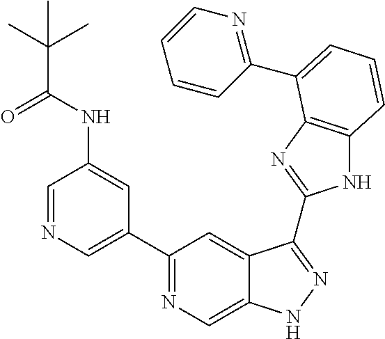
C1=NC=C(C2=NC=C3C(=C2)C(C2=NC4=C(N2)C=CC=C4C2=NC=CC=C2)=NN3)C=C1NC(C(C)(C)C)=O
